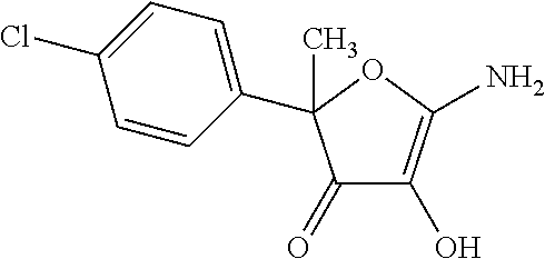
C1(=O)C(O)=C(N)OC1(C1=CC=C(Cl)C=C1)C
